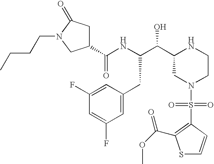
C1(C(NC(C(C2CN(S(=O)(=O)C3=C(C(=O)OC)SC=C3)CCN2)O)CC2=CC(F)=CC(F)=C2)=O)CC(=O)N(CCCC)C1
